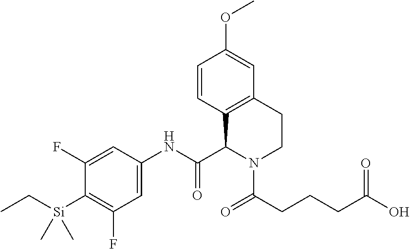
C1(F)=CC(NC(C2C3=C(CCN2C(=O)CCCC(O)=O)C=C(OC)C=C3)=O)=CC(F)=C1[Si](C)(C)CC
